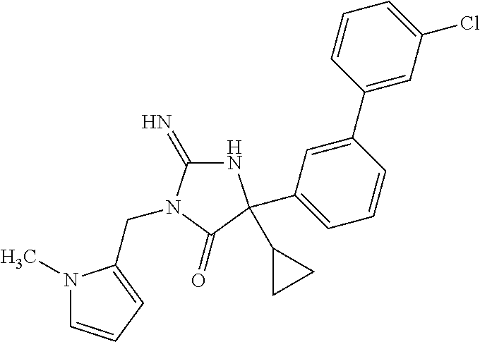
N1C(=N)N(CC2=CC=CN2C)C(=O)C1(C1CC1)C1=CC=CC(C2=CC(Cl)=CC=C2)=C1
